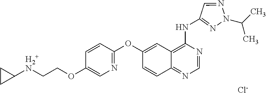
[Cl-].C1([H2+N]CCOC2=CN=C(OC3=CC4=C(NC5=NN(C(C)C)N=C5)N=CN=C4C=C3)C=C2)CC1
